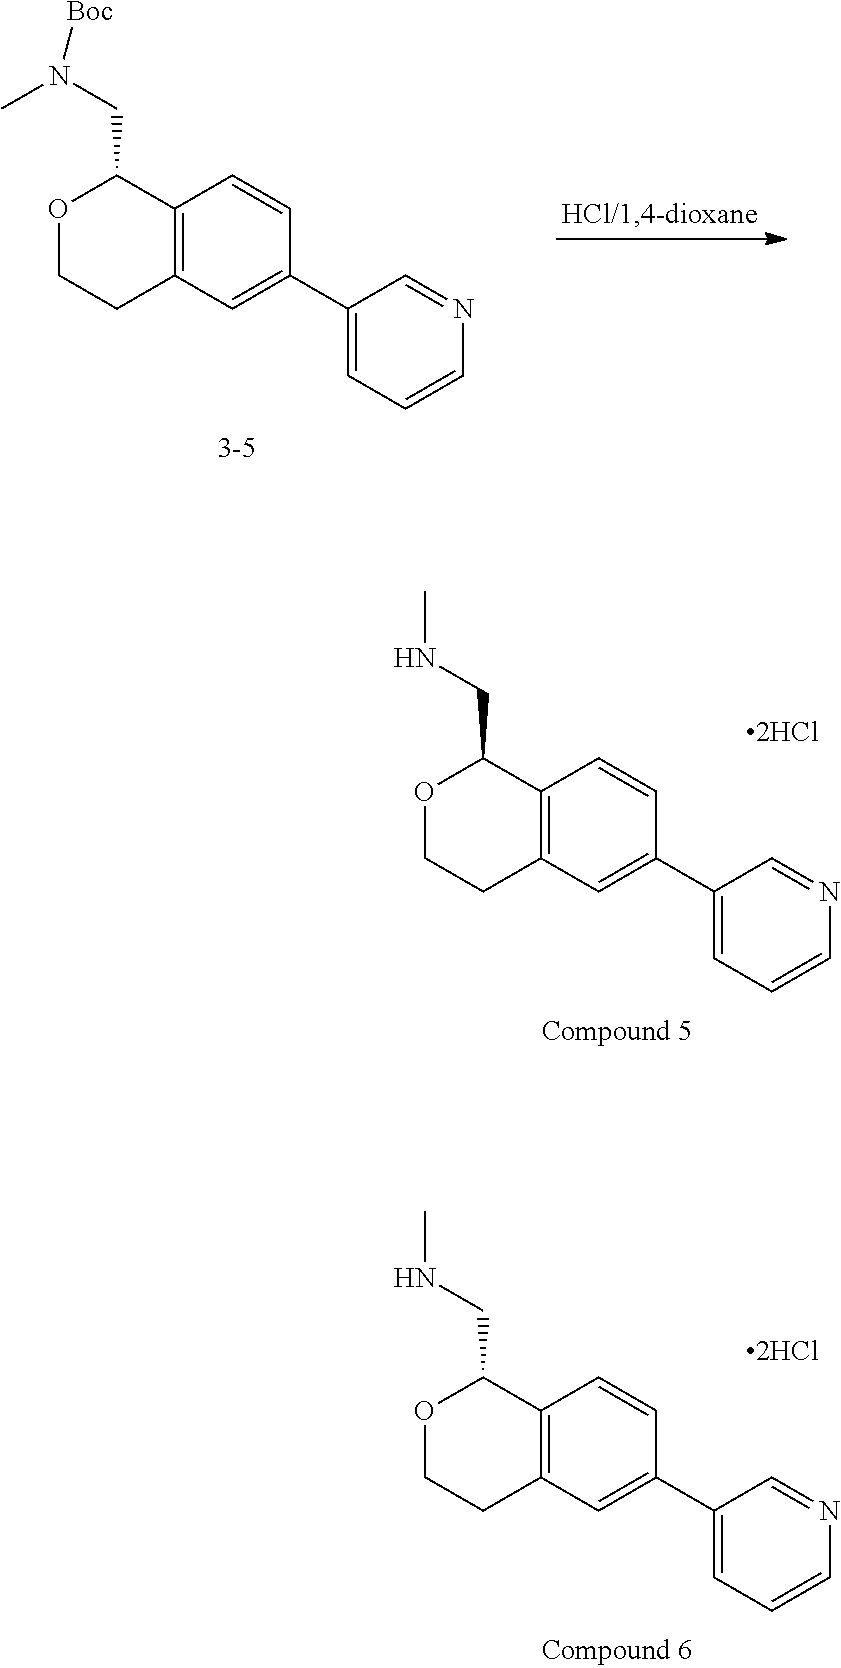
C12=C(C=C(C3=CC=CN=C3)C=C1)CCOC2CN([Boc])C.C12=C(C=C(C3=CC=CN=C3)C=C1)CCOC2CNC.C12=C(C=C(C3=CC=CN=C3)C=C1)CCOC2CNC
